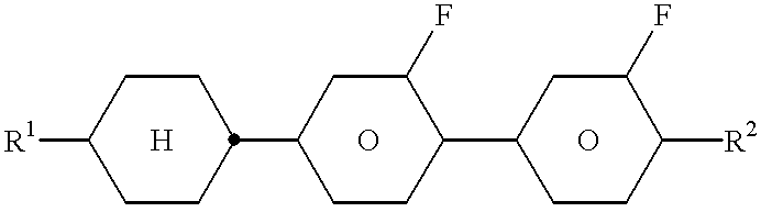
[R1]C1CCC(C2CCC(C3CCC([R2])C(F)C3)C(F)C2)CC1
